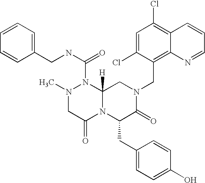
C1=CC(CNC(=O)N2N(C)CC(=O)N3C2([H])CN(CC2=C4C(=C(Cl)C=C2Cl)C=CC=N4)C(=O)C3CC2=CC=C(O)C=C2)=CC=C1
